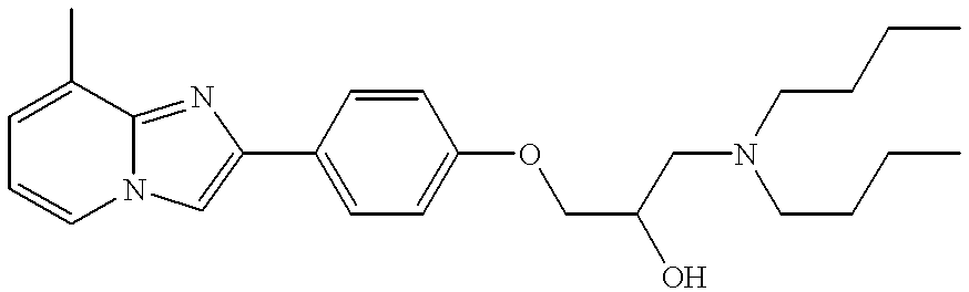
C1=C(C)C2=NC(C3=CC=C(OCC(CN(CCCC)CCCC)O)C=C3)=CN2C=C1
